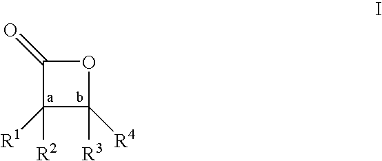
C1(=O)C([R1])([R2])C([R4])([R3])O1
